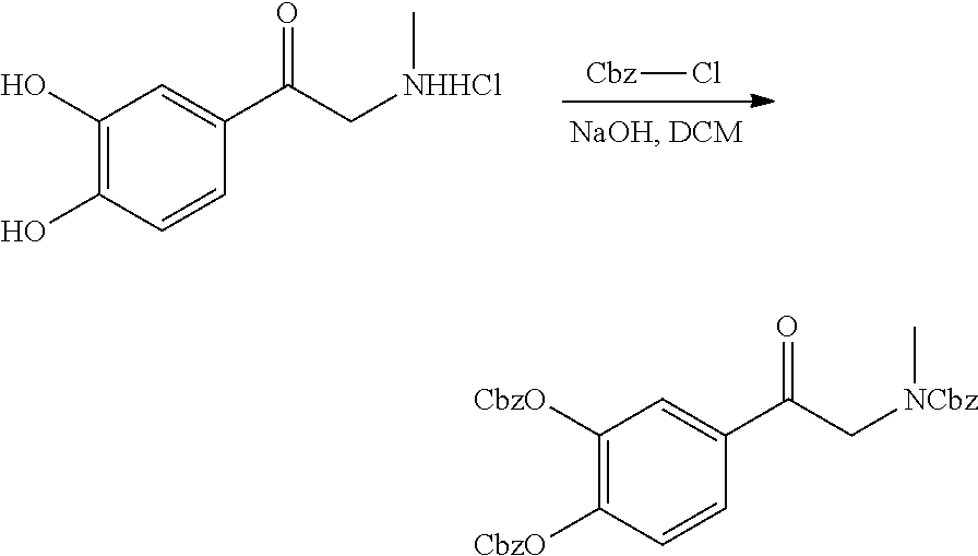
C1(O)=C(O)C=CC(C(C[NHHCl]C)=O)=C1.[Cbz]Cl.C1([CbzO])=C([CbzO])C=CC(C(C[NCbz]C)=O)=C1
